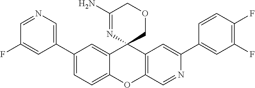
C1(C2=CN=CC(F)=C2)=CC=C2C(=C1)C1(C3=C(O2)C=NC(C2=CC(F)=C(F)C=C2)=C3)COCC(N)=N1
